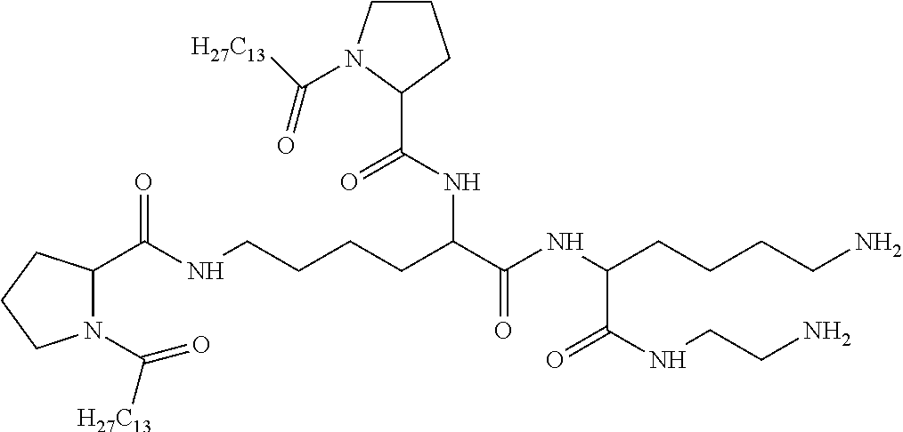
N1(C([H27C13])=O)C(C(NCCCCC(C(NC(CCCCN)C(NCCN)=O)=O)NC(C2CCCN2C([H27C13])=O)=O)=O)CCC1
